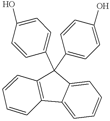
C12=C(C(C3=CC=C(O)C=C3)(C3=CC=C(O)C=C3)C3=CC=CC=C13)C=CC=C2
